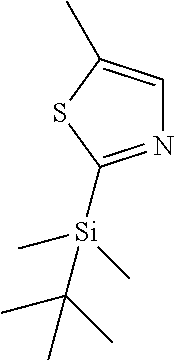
C1=C(C)SC([Si](C)(C)C(C)(C)C)=N1
